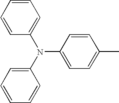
N(C1=CC=C(C)C=C1)(C1=CC=CC=C1)C1=CC=CC=C1
